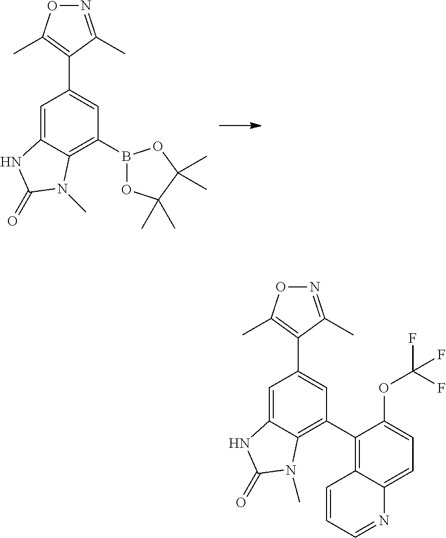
N1=C(C)C(C2=CC(B3OC(C)(C)C(C)(C)O3)=C3C(=C2)NC(=O)N3C)=C(C)O1.N1=C(C)C(C2=CC(C3=C4C(=CC=C3OC(F)(F)F)N=CC=C4)=C3C(=C2)NC(=O)N3C)=C(C)O1
